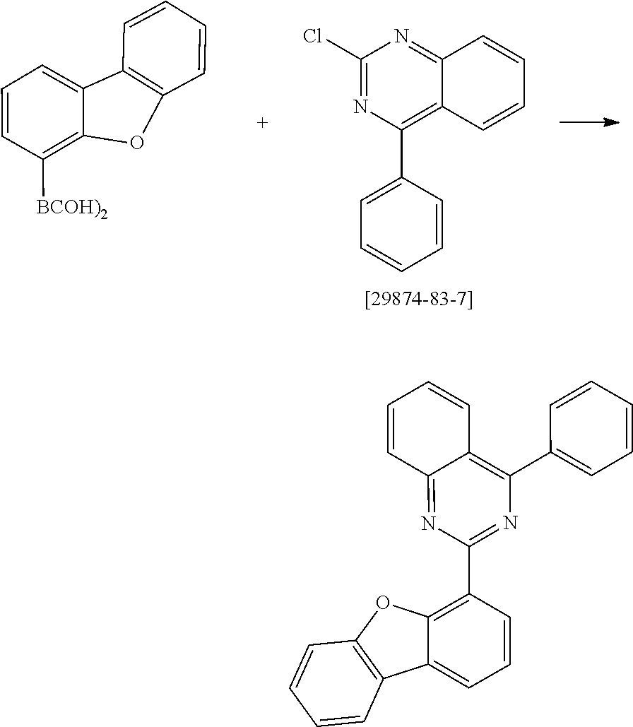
C12=C(OC3=C([BCOH)2])C=CC=C13)C=CC=C2.C1(Cl)=NC(C2=CC=CC=C2)=C2C(=N1)C=CC=C2.C12=C(OC3=C(C4=NC(C5=CC=CC=C5)=C5C(=N4)C=CC=C5)C=CC=C13)C=CC=C2
